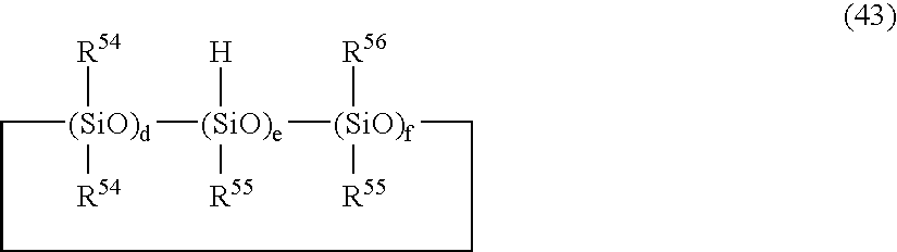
C1[(SiO)d]([R54])([R54])[(SiO)e]([H])([R55])[(SiO)f]([R56])([R55])CCC1
